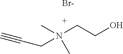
CN(CCO)(CC#C)C.[Br-]
